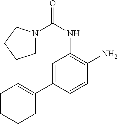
C1N(C(NC2=C(N)C=CC(C3=CCCCC3)=C2)=O)CCC1
